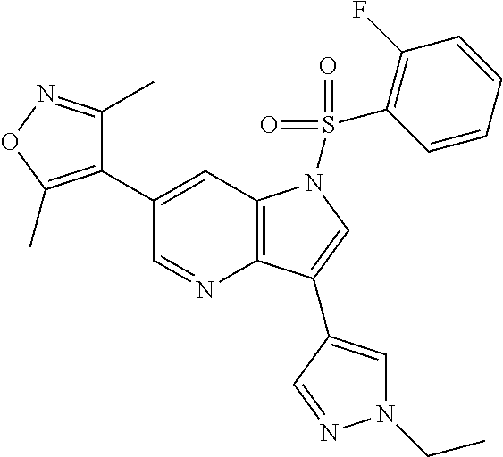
C12=C(C=C(C3=C(C)ON=C3C)C=N1)N(S(=O)(=O)C1=C(F)C=CC=C1)C=C2C1=CN(CC)N=C1
